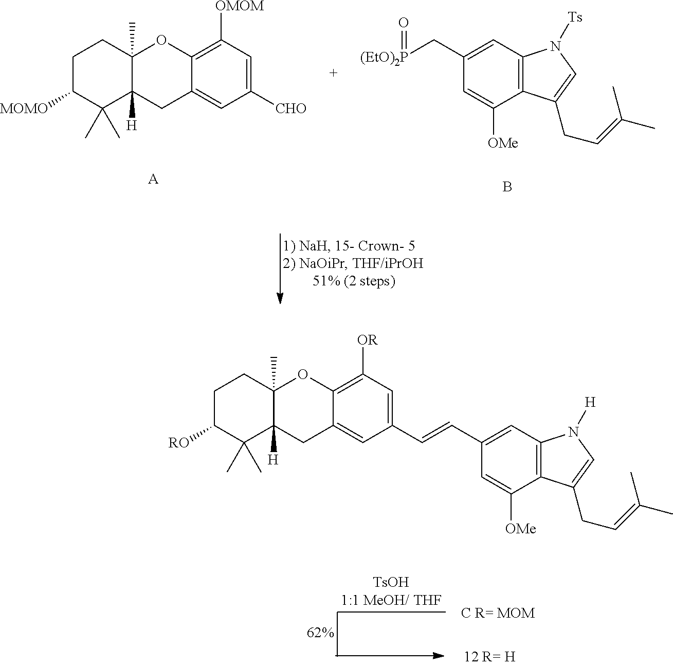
C1C([MOMO])C(C)(C)C2([H])C(C)(C1)OC1=C([OMOM])C=C([CHO])C=C1C2.[A].C1=C([OMe])C2=C(C=C1C[(EtO)2P]=O)N([Ts])C=C2CC=C(C)C.B.C1C([RO])C(C)(C)C2([H])C(C)(C1)OC1=C([OR])C=C(C=CC3=CC4=C(C([OMe])=C3)C(CC=C(C)C)=CN4[H])C=C1C2
